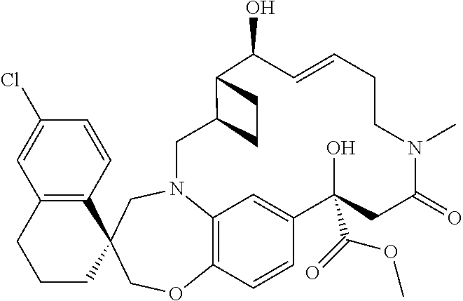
C12=C(C=CC(Cl)=C1)C1(CCC2)COC2=C3N(C1)CC1C(C(O)C=CCCN(C)C(=O)CC(C(=O)OC)(O)C(=C3)C=C2)CC1
